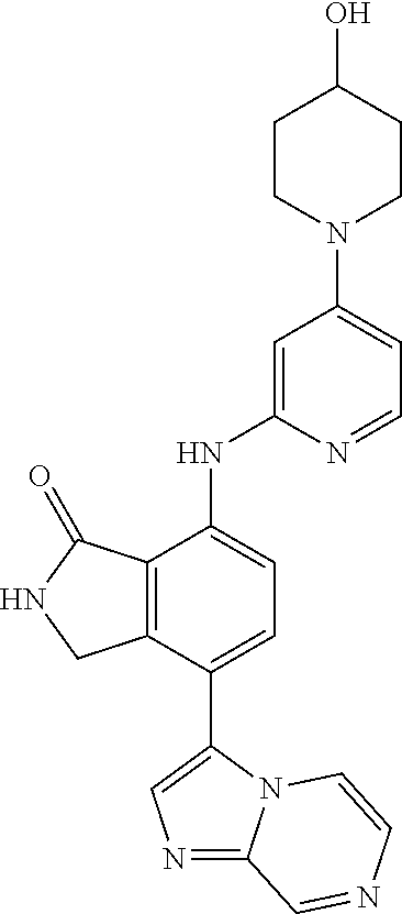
N1=C2N(C(C3=CC=C(NC4=CC(N5CCC(O)CC5)=CC=N4)C4=C3CNC4=O)=C1)C=CN=C2
